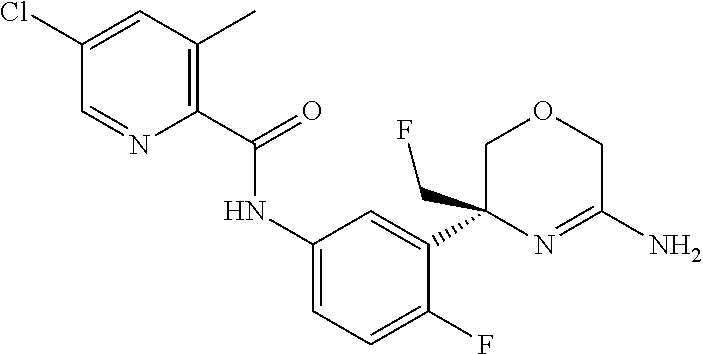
C1=NC(C(=O)NC2=CC=C(F)C(C3(CF)COCC(N)=N3)=C2)=C(C)C=C1Cl
